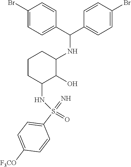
C(NC1CCCC(NS(=O)(C2=CC=C([F3CO])C=C2)=N)C1O)(C1=CC=C(Br)C=C1)C1=CC=C(Br)C=C1
